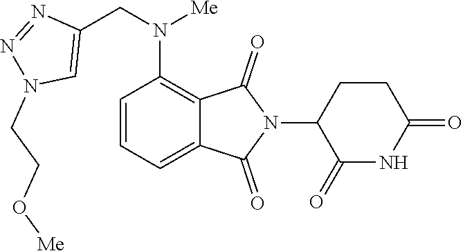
C1=CC=C2C(=C1N(CC1=CN(CCO[Me])N=N1)[Me])C(=O)N(C1C(=O)NC(=O)CC1)C2=O
